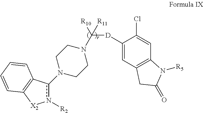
N1(c2n([R2])[X2]C3=C2C=CC=C3)CCN(C([D]C2=CC3=C(C=C2Cl)N([R5])C(=O)C3)([R10])[R11])CC1
